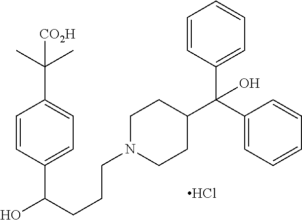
C1=CC(C(CCCN2CCC(C(C3=CC=CC=C3)(O)C3=CC=CC=C3)CC2)O)=CC=C1C(C)(C)[CO2H].Cl
